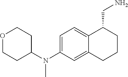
O1CCC(N(C2=CC=C3C(=C2)CCCC3CN)C)CC1
